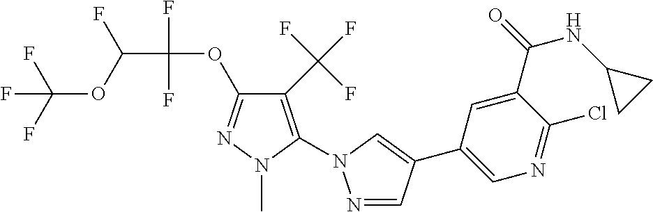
C(OC(C(OC1=NN(C)C(N2N=CC(C3=CN=C(Cl)C(C(=O)NC4CC4)=C3)=C2)=C1C(F)(F)F)(F)F)F)(F)(F)F
